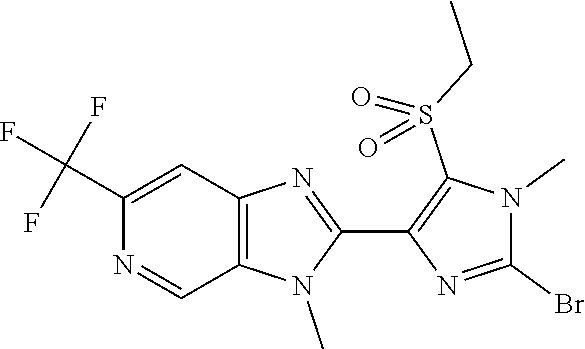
C12=C(N(C)C(C3=C(S(CC)(=O)=O)N(C)C(Br)=N3)=N1)C=NC(C(F)(F)F)=C2
